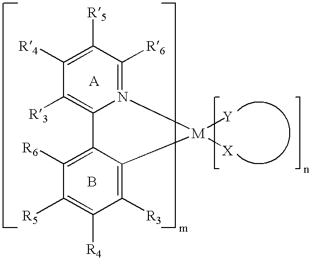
C1([R4])=C([R5])C([R6])=N2C(=C1[R3])C1=C([R6])C([R5])=C([R4])C([R3])=C1[M]2([Y])[X].B
